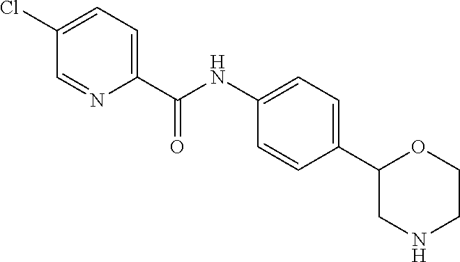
C1(C(NC2=CC=C(C3CNCCO3)C=C2)=O)=CC=C(Cl)C=N1
